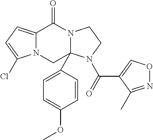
C12=CC=C(Cl)N1CC1(C3=CC=C(OC)C=C3)N(C2=O)CCN1C(=O)C1=CON=C1C
